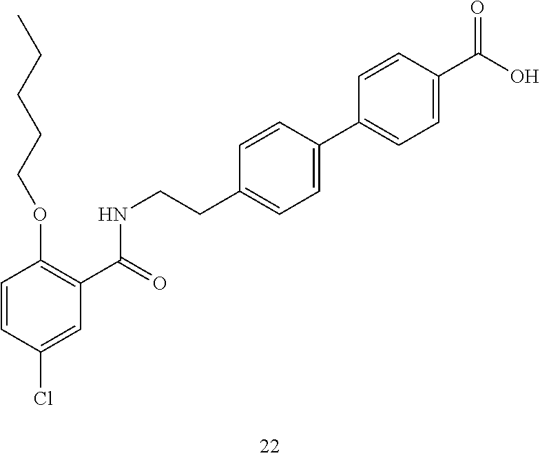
C1=C(C2=CC=C(C(O)=O)C=C2)C=CC(CCNC(C2=C(OCCCCC)C=CC(Cl)=C2)=O)=C1
